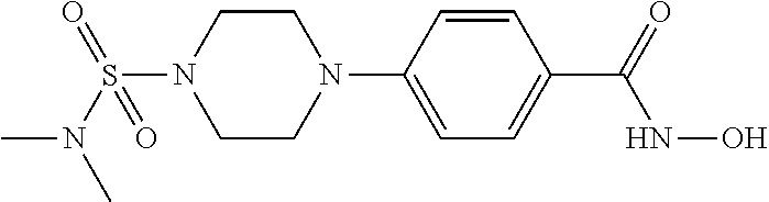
C1CN(C2=CC=C(C(=O)NO)C=C2)CCN1S(=O)(=O)N(C)C
